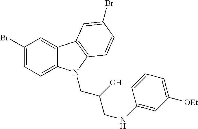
C1(Br)=CC=C2C(=C1)C1=C(N2CC(O)CNC2=CC([OEt])=CC=C2)C=CC(Br)=C1
